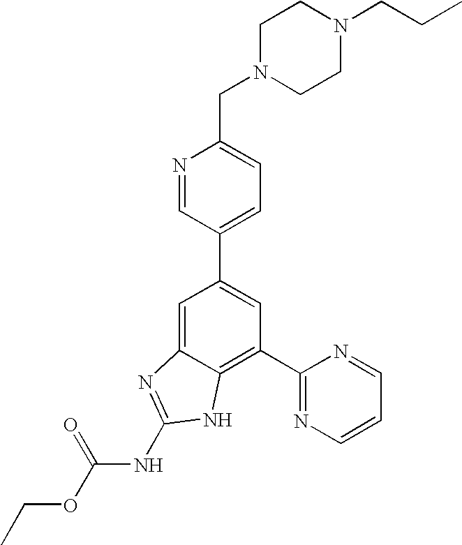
N1=CC(C2=CC(C3=NC=CC=N3)=C3C(=C2)N=C(NC(OCC)=O)N3)=CC=C1CN1CCN(CCC)CC1
